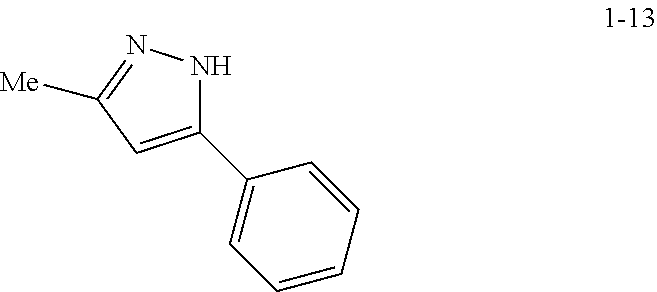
C1(C2=CC=CC=C2)=CC([Me])=NN1
